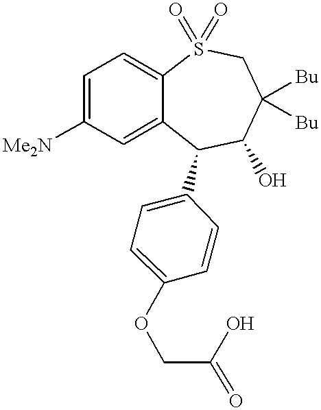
C1=C([Me2N])C=C2C(=C1)S(=O)(=O)CC([Bu])([Bu])C(O)C2C1=CC=C(OCC(O)=O)C=C1
